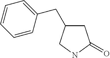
C1C(CC2=CC=CC=C2)CNC1=O
